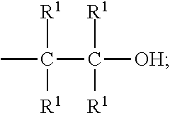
CC(C([OH])([R1])[R1])([R1])[R1]
